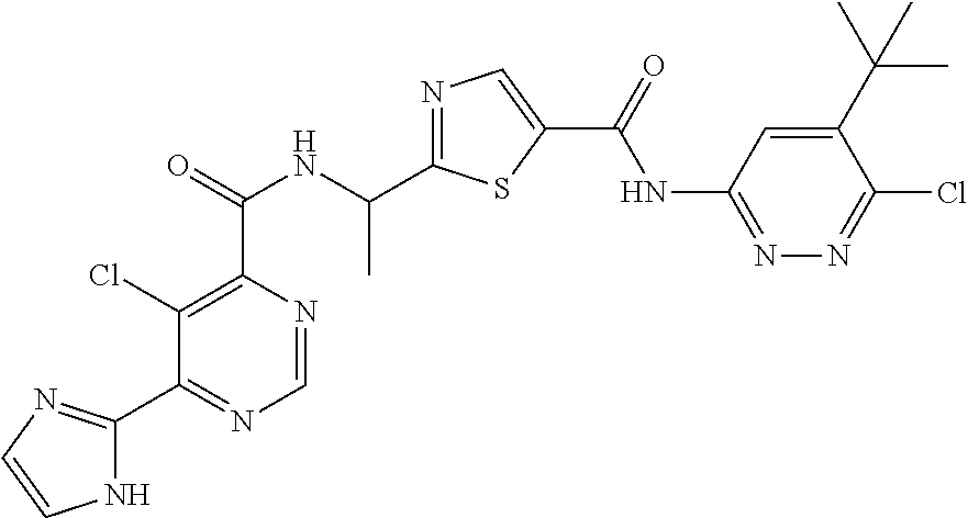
C1=NC(C(=O)NC(C2=NC=C(C(=O)NC3=NN=C(Cl)C(C(C)(C)C)=C3)S2)C)=C(Cl)C(C2=NC=CN2)=N1
